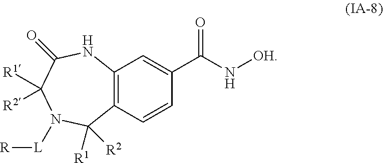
C12=C(C=CC(C(=O)N[OH])=C1)C([R1])([R2])N([L][R])C([R1])([R2])C(=O)N2
